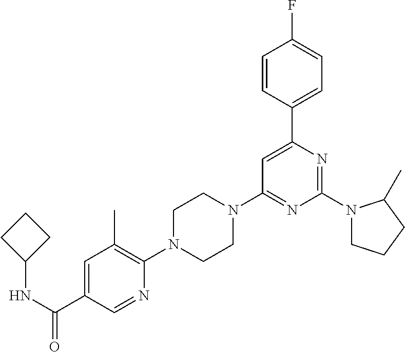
N(C(C1=CC(C)=C(N2CCN(C3=NC(N4CCCC4C)=NC(C4=CC=C(F)C=C4)=C3)CC2)N=C1)=O)C1CCC1
